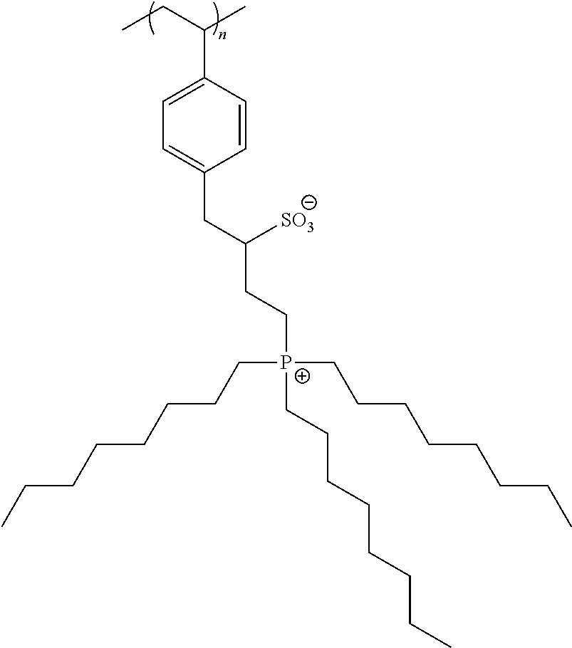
C1=CC(C(CC)C)=CC=C1CC(CC[P+](CCCCCCCC)(CCCCCCCC)CCCCCCCC)[SO3]
